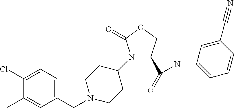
C1=C(Cl)C(C)=CC(CN2CCC(N3C(C(=O)NC4=CC=CC(C#N)=C4)COC3=O)CC2)=C1
